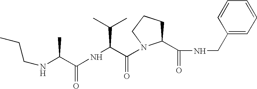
N(C(C(NC(C(=O)N1C(C(NCC2=CC=CC=C2)=O)CCC1)C(C)C)=O)C)CCC
